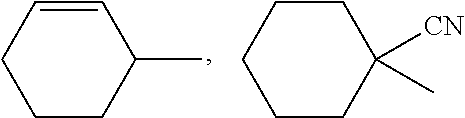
C1CC(C)C=CC1.C1CC([CN])(C)CCC1
